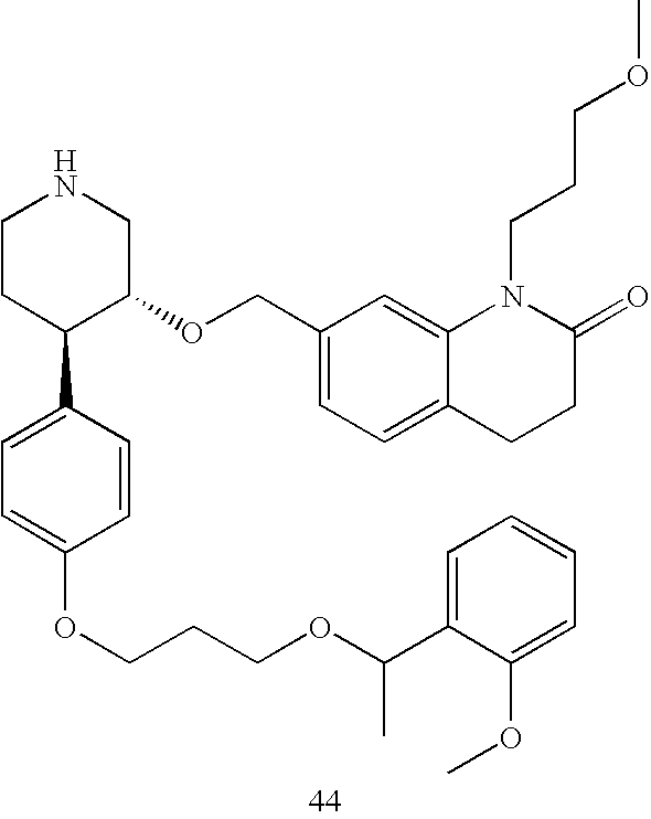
C1CC(C2=CC=C(OCCCOC(C3=CC=CC=C3OC)C)C=C2)C(OCC2=CC=C3C(=C2)N(CCCOC)C(=O)CC3)CN1
